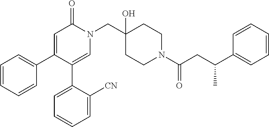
C1(C2=CC=CC=C2)=CC(=O)N(CC2(O)CCN(C(=O)CC(C3=CC=CC=C3)C)CC2)C=C1C1=CC=CC=C1[CN]
